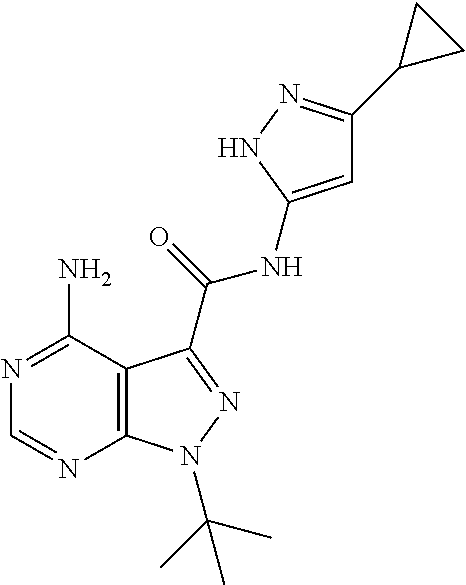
N1=C(N)C2=C(N=C1)N(C(C)(C)C)N=C2C(=O)NC1=CC(C2CC2)=NN1
